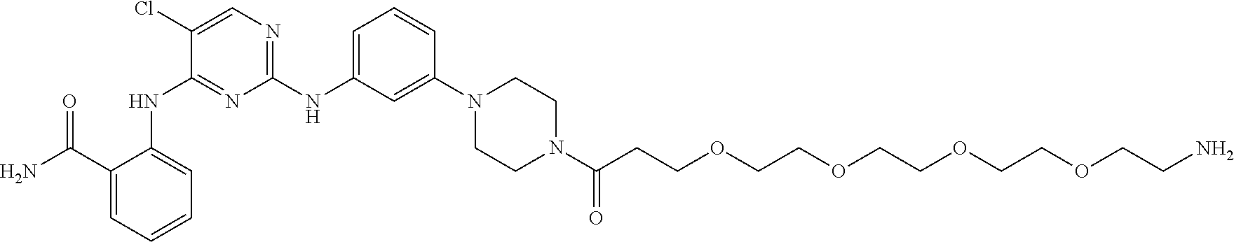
C1(C(N)=O)=CC=CC=C1NC1=NC(NC2=CC=CC(N3CCN(C(CCOCCOCCOCCOCCN)=O)CC3)=C2)=NC=C1Cl
